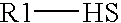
[R1]S
